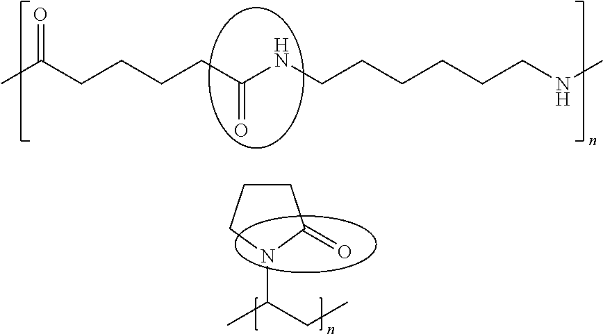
CC(CCCCC(NCCCCCCNC)=O)=O.C1CCN(C(CC)C)C1=O
